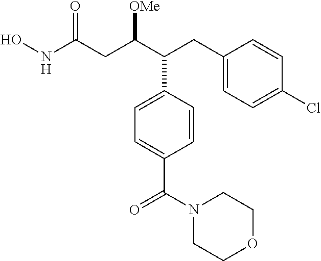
ONC(CC(C(CC1=CC=C(Cl)C=C1)C1=CC=C(C(N2CCOCC2)=O)C=C1)[OMe])=O
